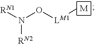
[M].[RN1]N([RN2])O[LM1]C
